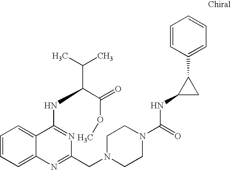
C1=CC=C2C(=C1)C(NC(C(C)C)C(=O)OC)=NC(CN1CCN(C(=O)NC3CC3C3=CC=CC=C3)CC1)=N2
